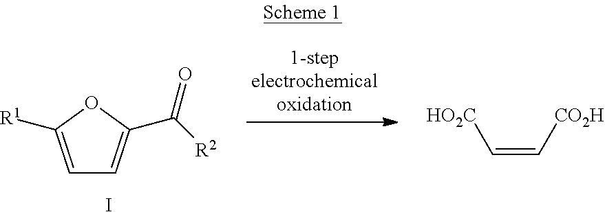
C1=C([R1])OC(C([R2])=O)=C1.I.C(=C[CO2H])[HO2C]
